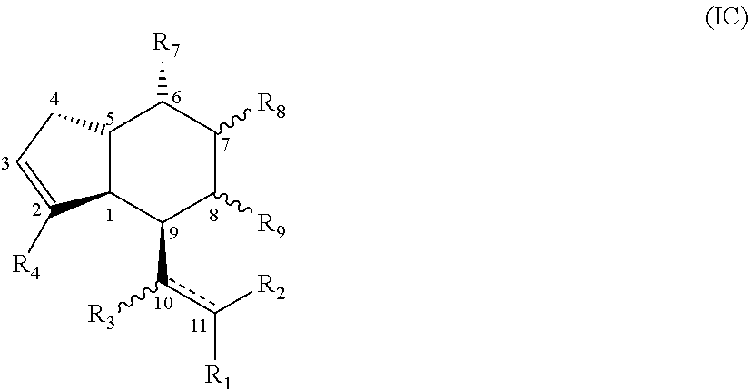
C12C(C(c([R3])c([R2])[R1])C([R9])C([R8])C1[R7])C([R4])=CC2
